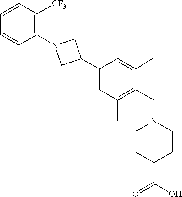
C1=C(C2CN(C3=C([CF3])C=CC=C3C)C2)C=C(C)C(CN2CCC(C(=O)O)CC2)=C1C
